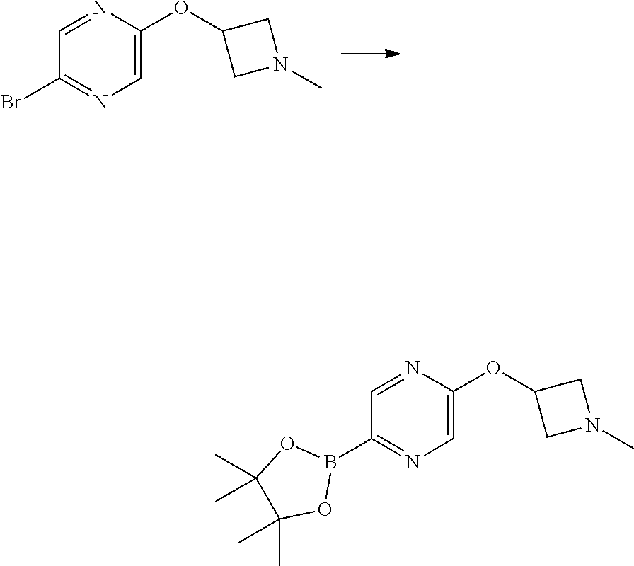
N1=CC(Br)=NC=C1OC1CN(C)C1.N1=CC(B2OC(C)(C)C(C)(C)O2)=NC=C1OC1CN(C)C1
